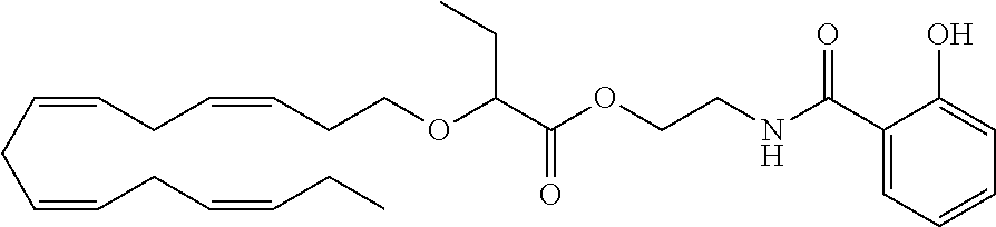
C(CCOC(C(OCCNC(C1=CC=CC=C1O)=O)=O)CC)=CCC=CCC=CCC=CCC
